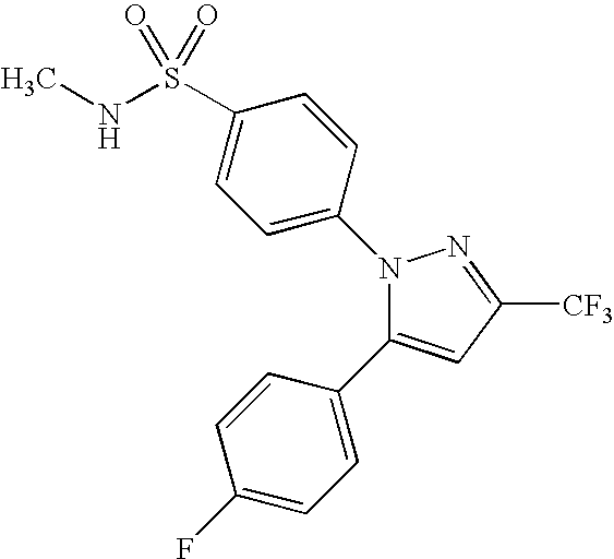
C1=CC(C2=CC([CF3])=NN2C2=CC=C(S(NC)(=O)=O)C=C2)=CC=C1F
